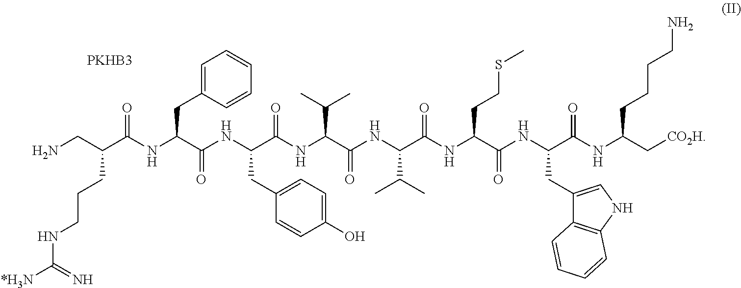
NCC(C(NC(C(NC(C(NC(C(NC(C(NC(C(NC(C(NC(C[CO2H])CCCCN)=O)CC1=CNC2=C1C=CC=C2)=O)CCSC)=O)C(C)C)=O)C(C)C)=O)CC1=CC=C(O)C=C1)=O)CC1=CC=CC=C1)=O)CCCNC([*H3N])=N.[PKHB3]
